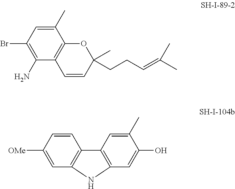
BrC1=C(N)C2=C(C(C)=C1)OC(C)(CCC=C(C)C)C=C2.C1=CC([OMe])=CC2=C1C1=C(C=C(O)C(C)=C1)N2
